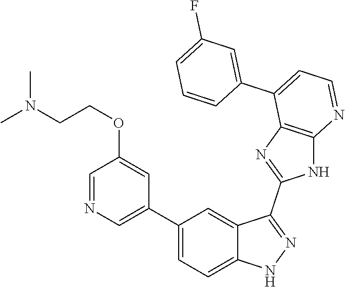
C1(C2=CC=C3C(=C2)C(C2=NC4=C(N2)N=CC=C4C2=CC(F)=CC=C2)=NN3)=CN=CC(OCCN(C)C)=C1
